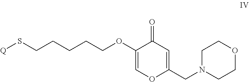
[Q]SCCCCCOC1=COC(CN2CCOCC2)=CC1=O
